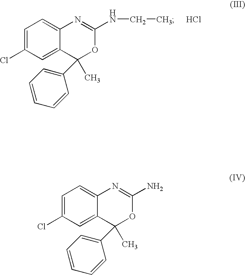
C1=C(Cl)C=C2C(=C1)N=C(NCC)OC2(C)C1=CC=CC=C1.Cl.C1=C(Cl)C=C2C(=C1)N=C(N)OC2(C)C1=CC=CC=C1
